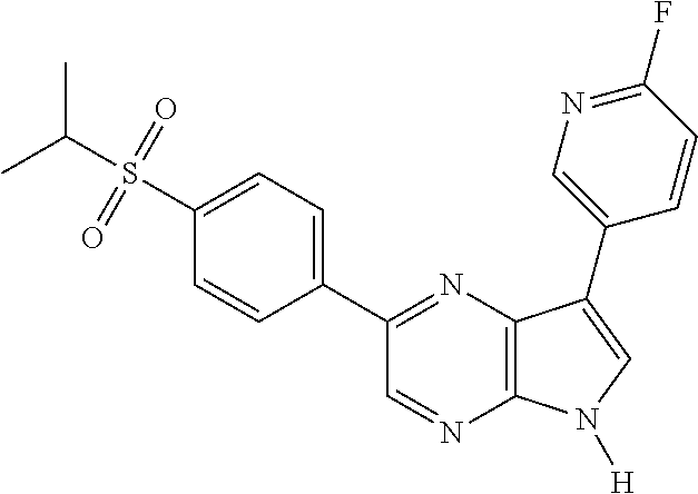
CC(S(=O)(=O)C1=CC=C(C2=NC3=C(N=C2)N([H])C=C3C2=CN=C(F)C=C2)C=C1)C
